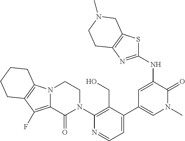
C1=C(C2=CN(C)C(=O)C(NC3=NC4=C(S3)CN(C)CC4)=C2)C(CO)=C(N2CCN3C(=C(F)C4=C3CCCC4)C2=O)N=C1
